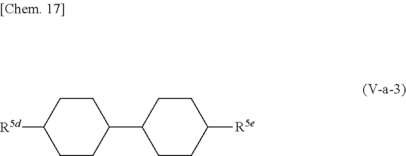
C1CC(C2CCC([R5e])CC2)CCC1[R5d]
